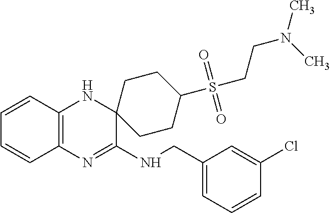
C1=CC2=C(C=C1)N=C(NCC1=CC=CC(Cl)=C1)C1(N2)CCC(S(CCN(C)C)(=O)=O)CC1
